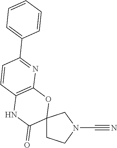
C12(CCN(C#N)C1)OC1=C(NC2=O)C=CC(C2=CC=CC=C2)=N1
